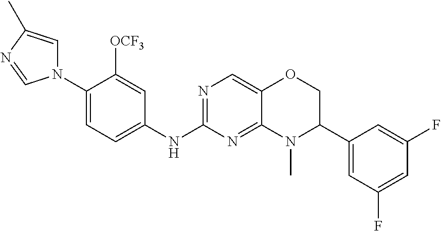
N1(C2=CC=C(NC3=NC=C4C(=N3)N(C)C(C3=CC(F)=CC(F)=C3)CO4)C=C2[OCF3])C=C(C)N=C1
